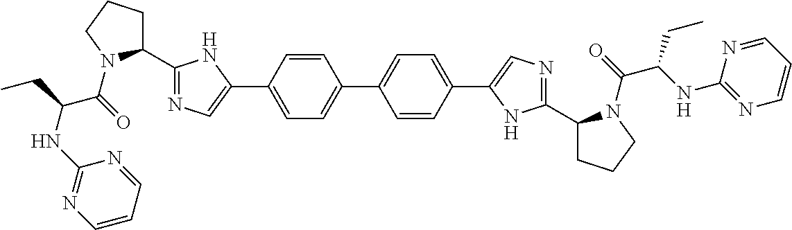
C1(C2=NC=C(C3=CC=C(C4=CC=C(C5=CN=C(C6CCCN6C(C(NC6=NC=CC=N6)CC)=O)N5)C=C4)C=C3)N2)CCCN1C(=O)C(NC1=NC=CC=N1)CC
